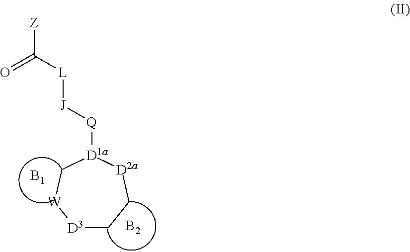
[Z]C([L][J][Q][D1a]1[D2a]CC[D3][W]C1)=O.[B1].[B2]
